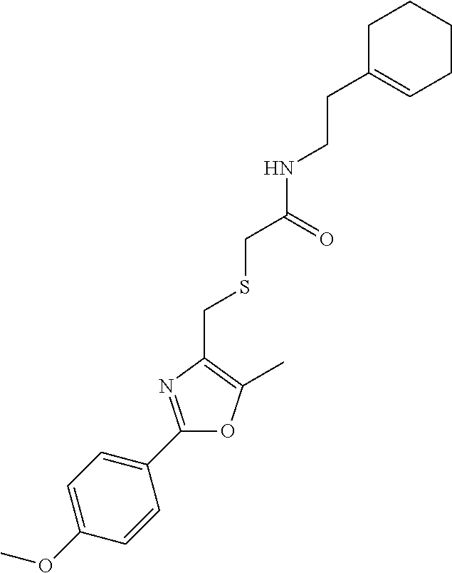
C1C(CCNC(CSCC2=C(C)OC(C3=CC=C(OC)C=C3)=N2)=O)=CCCC1
